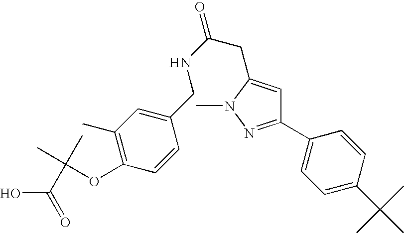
C1=CC(CNC(=O)CC2=CC(C3=CC=C(C(C)(C)C)C=C3)=NN2C)=CC(C)=C1OC(C)(C)C(=O)O
